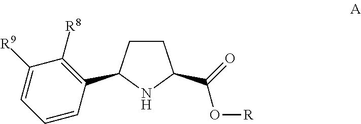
C1CC(C2=C([R8])C([R9])=CC=C2)NC1C(=O)O[R]
